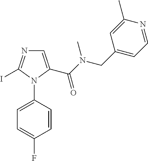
C1=C(C(N(CC2=CC=NC(C)=C2)C)=O)N(C2=CC=C(F)C=C2)C(I)=N1
